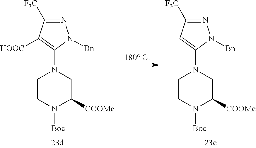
C1CN([Boc])C([COOMe])CN1C1=C([HOOC])C([F3C])=NN1[Bn].C1CN([Boc])C([COOMe])CN1C1=CC([F3C])=NN1[Bn]
